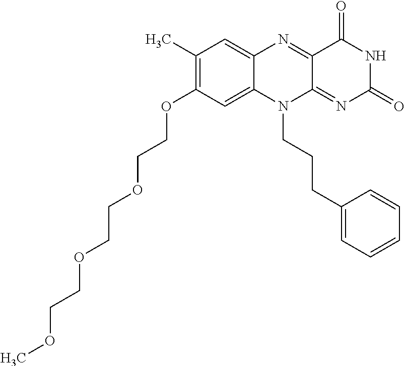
C1(C)=C(OCCOCCOCCOC)C=C2C(=C1)N=C1C(=NC(=O)NC1=O)N2CCCC1=CC=CC=C1
